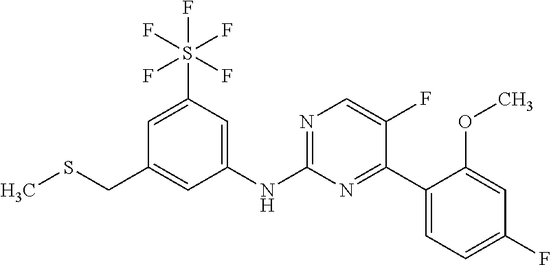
C(C1=CC(NC2=NC=C(F)C(C3=CC=C(F)C=C3OC)=N2)=CC(S(F)(F)(F)(F)F)=C1)SC
